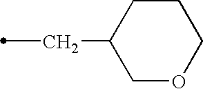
C(C)C1COCCC1
